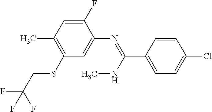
C1(F)=CC(C)=C(SCC(F)(F)F)C=C1N=C(C1=CC=C(Cl)C=C1)NC
